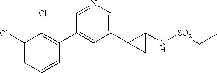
C1(C2=C(Cl)C(Cl)=CC=C2)=CC(C2CC2N[SO2]CC)=CN=C1
